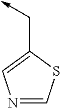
C(->C)C1=CN=CS1
